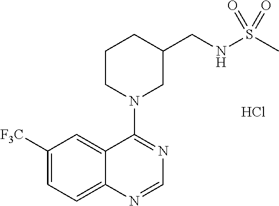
C1([F3C])=CC=C2C(=C1)C(N1CC(CNS(C)(=O)=O)CCC1)=NC=N2.Cl
